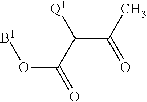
C(C(=O)C)(C(=O)O[B1])[Q1]
